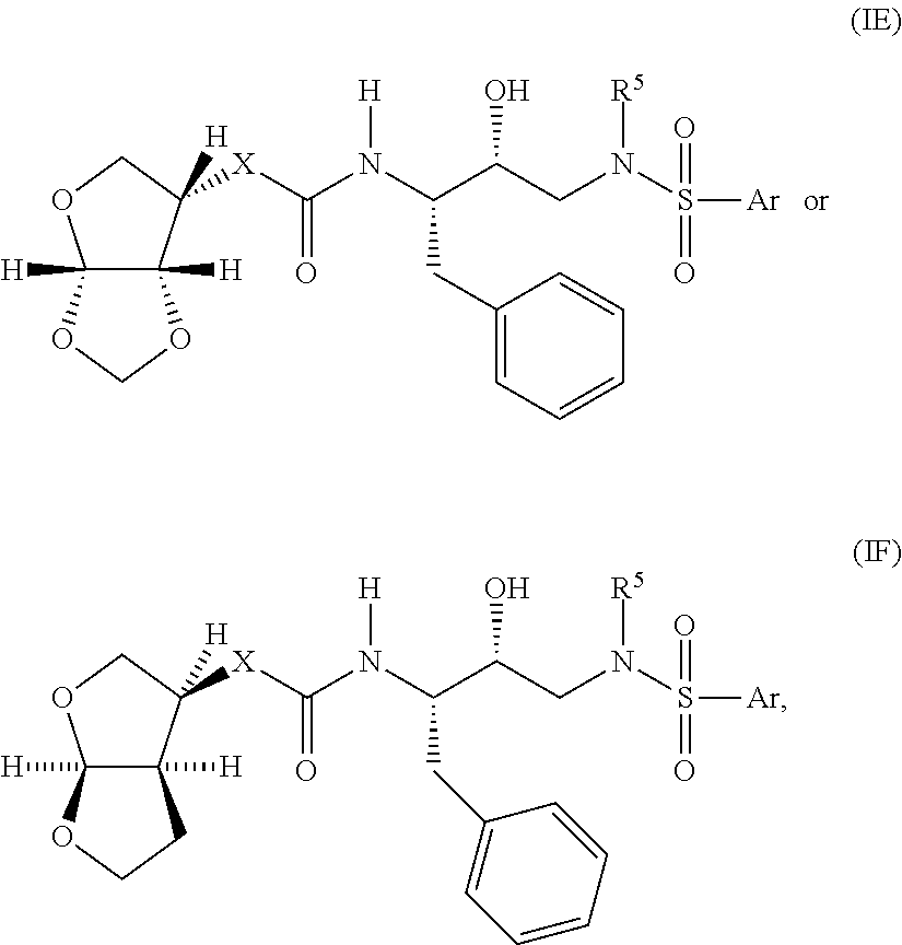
C12([H])C([H])(C([X]C(N(C(C(CN(S([Ar])(=O)=O)[R5])O)CC3=CC=CC=C3)[H])=O)([H])CO1)OCO2.C12([H])C([H])(C([X]C(N(C(C(CN(S([Ar])(=O)=O)[R5])O)CC3=CC=CC=C3)[H])=O)([H])CO1)CCO2
